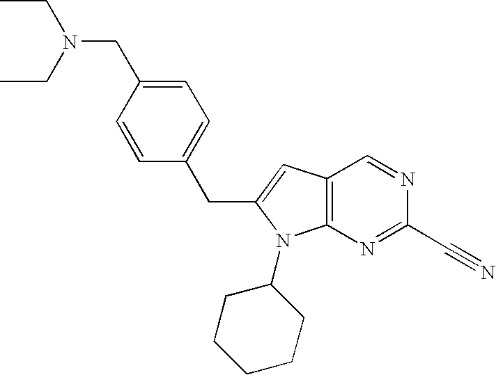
N(CC1=CC=C(CC2=CC3=C(N=C(C#N)N=C3)N2C2CCCCC2)C=C1)(CC)CC
